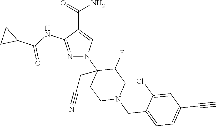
C(C1=CN(C2(CC#N)CCN(CC3=CC=C(C#C)C=C3Cl)CC2F)N=C1NC(C1CC1)=O)(=O)N
